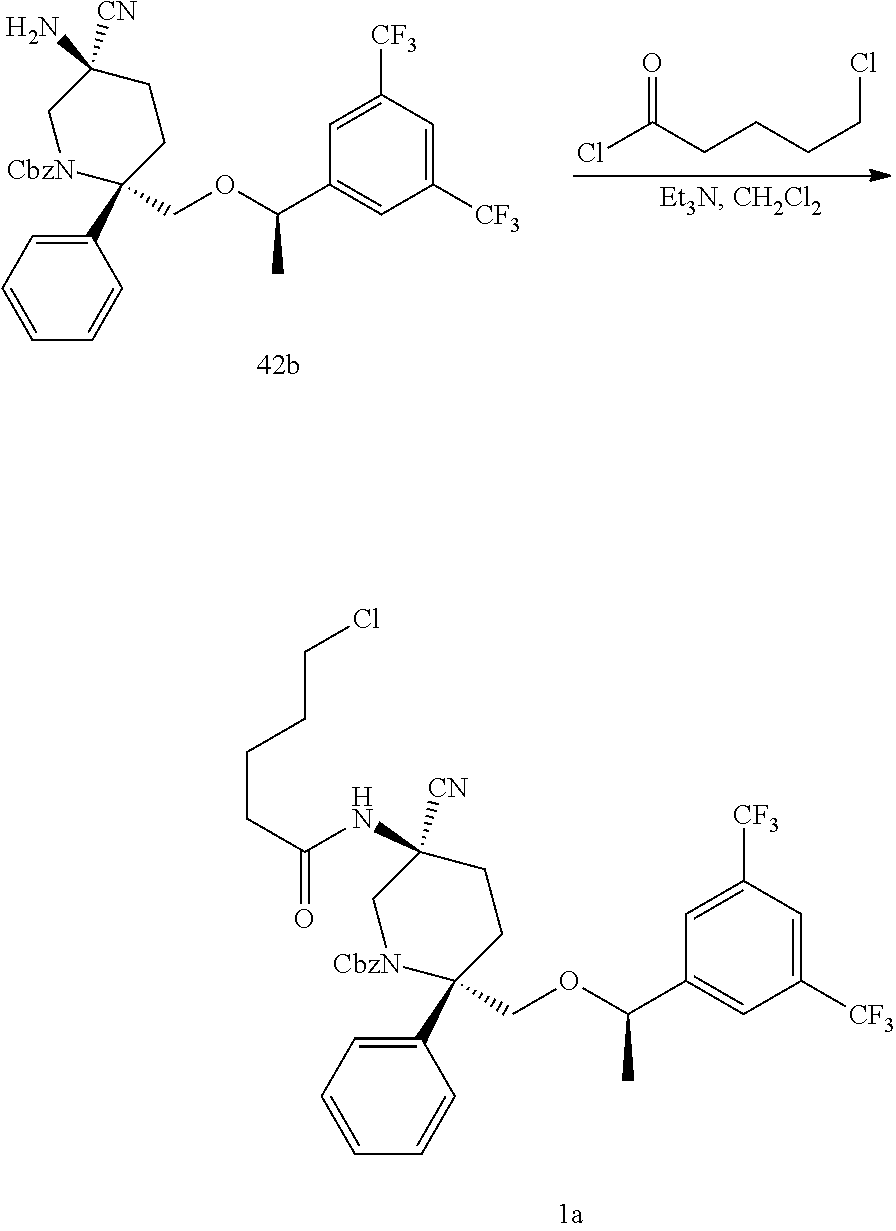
C1(C2(COC(C3=CC([CF3])=CC([CF3])=C3)C)CCC([CN])(N)C[CbzN]2)=CC=CC=C1.ClC(CCCCCl)=O.C1(C2(COC(C3=CC([CF3])=CC([CF3])=C3)C)CCC([CN])(NC(CCCCCl)=O)C[CbzN]2)=CC=CC=C1
